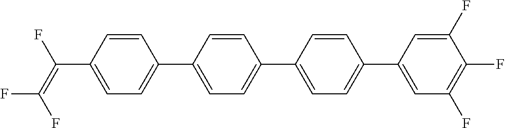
C(C1=CC=C(C2=CC=C(C3=CC=C(C4=CC(F)=C(F)C(F)=C4)C=C3)C=C2)C=C1)(=C(F)F)F
